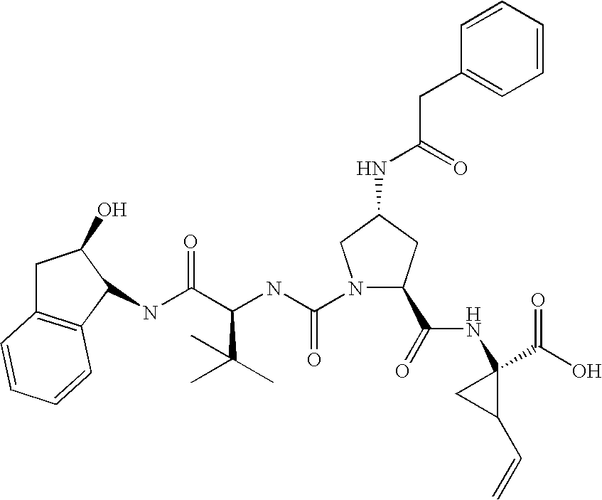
C1C2=C(C(NC(C(NC(=O)N3C(C(=O)NC4(C(O)=O)CC4C=C)CC(NC(CC4=CC=CC=C4)=O)C3)C(C)(C)C)=O)C1O)C=CC=C2
